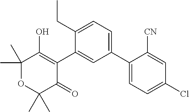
C1(C2=CC=C(CC)C(C3=C(O)C(C)(C)OC(C)(C)C3=O)=C2)=CC=C(Cl)C=C1[CN]
